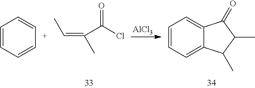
C(=C(C)C(Cl)=O)C.[AlCl3].C1=CC=C2C(=C1)C(=O)C(C)C2C.C1=CC=CC=C1
